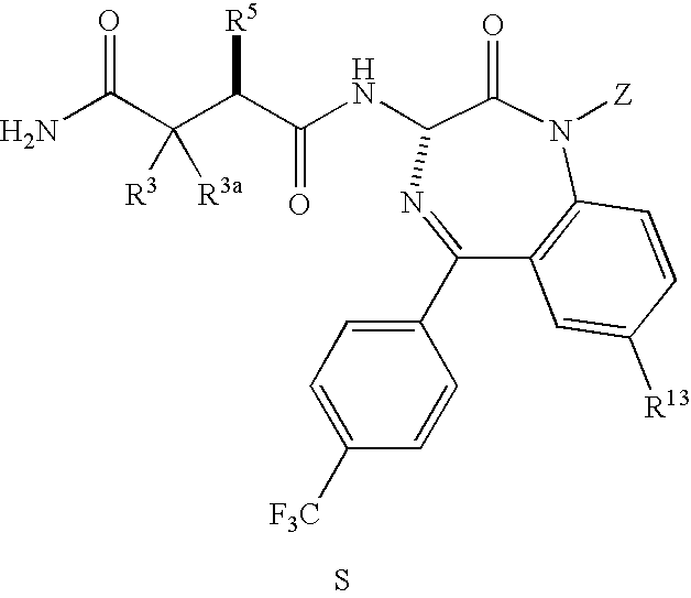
NC(C(C(C(NC1C(=O)N([Z])C2=C(C(C3=CC=C([F3C])C=C3)=N1)C=C([R13])C=C2)=O)[R5])([R3])[R3a])=O.S
